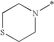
C1SCCN(*)C1
